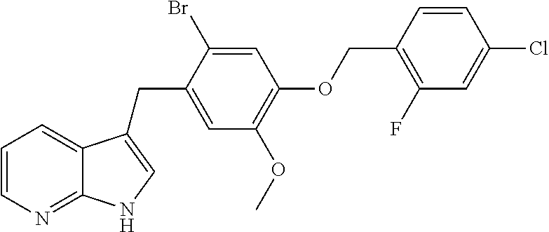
C12=CC=CN=C1NC=C2CC1=CC(OC)=C(OCC2=C(F)C=C(Cl)C=C2)C=C1Br
